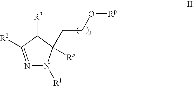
N1=C([R2])C([R3])C([R5])(CCO[Rp])N1[R1]
